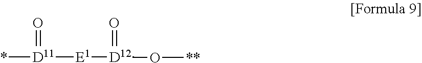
*[D11]([E1][D12](O[**])=O)=O
